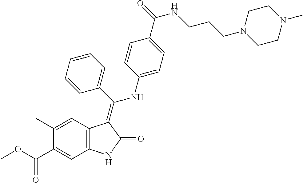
C1(C)=CC2=C(C=C1C(OC)=O)NC(=O)C2=C(C1=CC=CC=C1)NC1=CC=C(C(=O)NCCCN2CCN(C)CC2)C=C1
